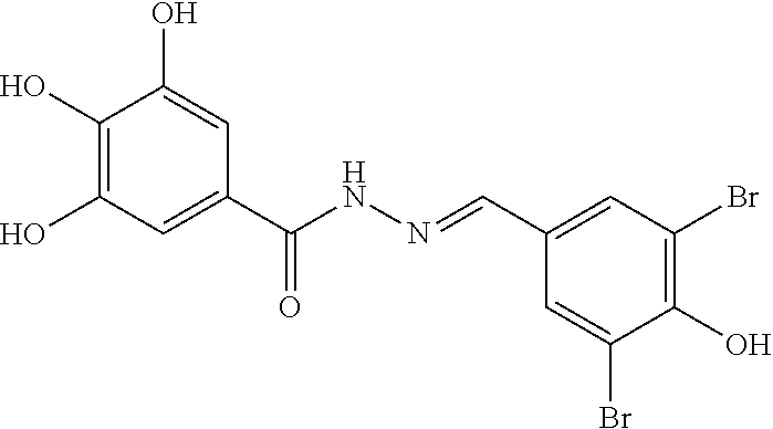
C1(O)=C(O)C=C(C(NN=CC2=CC(Br)=C(O)C(Br)=C2)=O)C=C1O
